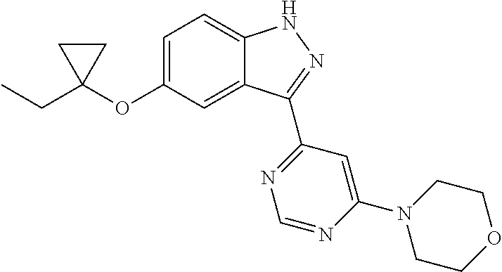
CCC1(OC2=CC=C3C(=C2)C(C2=NC=NC(N4CCOCC4)=C2)=NN3)CC1
